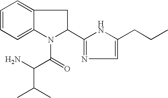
C1=CC=C2C(=C1)CC(C1=NC=C(CCC)N1)N2C(=O)C(N)C(C)C
